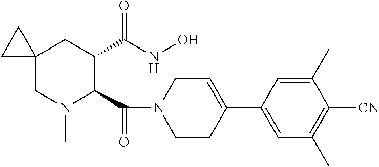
C12(CN(C)C(C(N3CCC(C4=CC(C)=C([CN])C(C)=C4)=CC3)=O)C(C(=O)NO)C1)CC2
